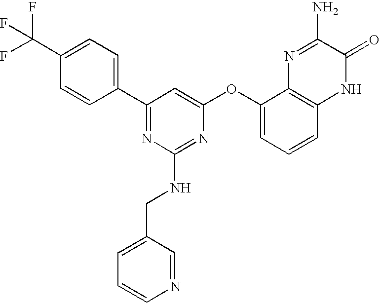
C1=CC(C(F)(F)F)=CC=C1C1=NC(NCC2=CC=CN=C2)=NC(OC2=CC=CC3=C2N=C(N)C(=O)N3)=C1
